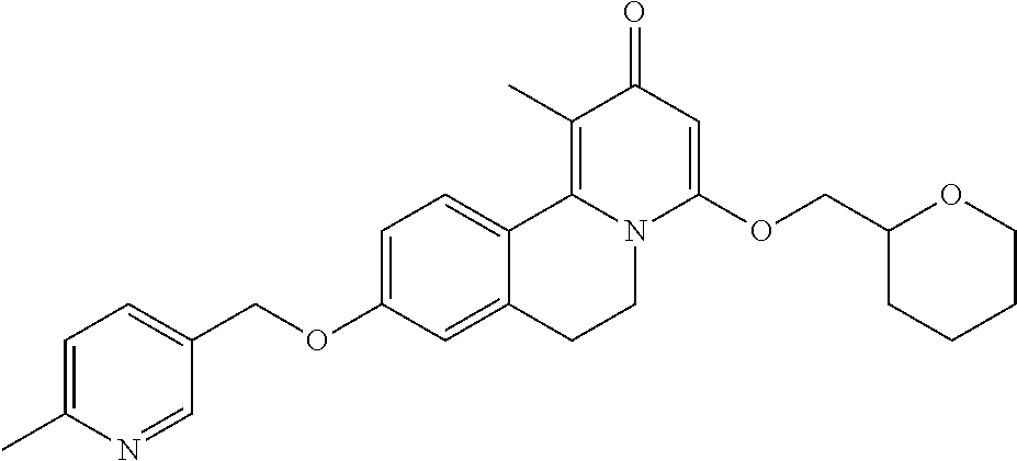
C1=C(OCC2=CC=C(C)N=C2)C=C2C(=C1)C1=C(C)C(=O)C=C(OCC3CCCCO3)N1CC2
